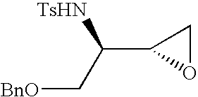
[BnO]CC(C1OC1)[TsHN]
